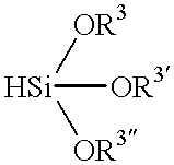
[Si]([OR3])([OR3])[OR3]
